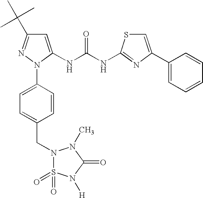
C1=C(NC(NC2=NC(C3=CC=CC=C3)=CS2)=O)N(C2=CC=C(CN3S(=O)(=O)N([H])C(=O)N3C)C=C2)N=C1C(C)(C)C
